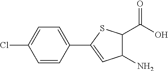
C1(N)C(C(O)=O)SC(C2=CC=C(Cl)C=C2)=C1
